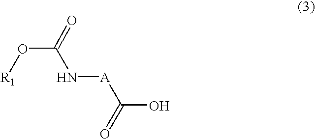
O(C(=O)N[A]C(O)=O)[R1]
